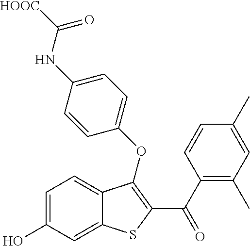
C1=C(O)C=C2C(=C1)C(OC1=CC=C(NC([HOOC])=O)C=C1)=C(C(C1=C(C)C=C(C)C=C1)=O)S2
